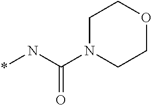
C1N(C(N*)=O)CCOC1
